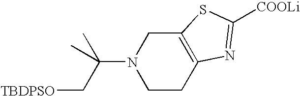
C12=C(CCN(C(C)(C[TBDPSO])C)C1)N=C([COOLi])S2
